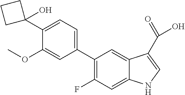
C1(C2=CC=C(C3(O)CCC3)C(OC)=C2)=C(F)C=C2C(=C1)C(C(=O)O)=CN2
